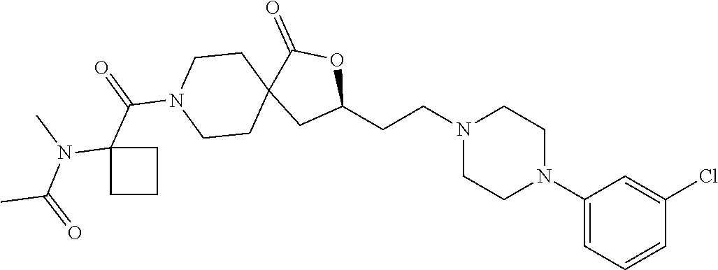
C1(N2CCN(CCC3OC(=O)C4(C3)CCN(C(C3(N(C(C)=O)C)CCC3)=O)CC4)CC2)=CC=CC(Cl)=C1
